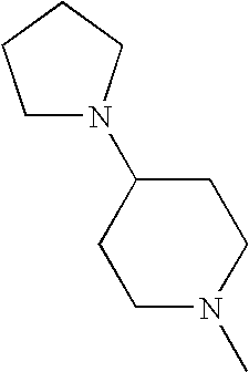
C1N(C2CCN(C)CC2)CCC1
